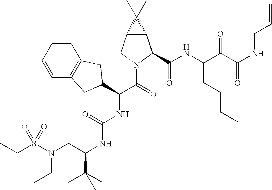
C1=CC=CC2=C1CC(C(C(=O)N1CC3C(C1C(NC(C(C(NCC=C)=O)=O)CCCC)=O)C3(C)C)NC(NC(C(C)(C)C)CN(S(CC)(=O)=O)CC)=O)C2
